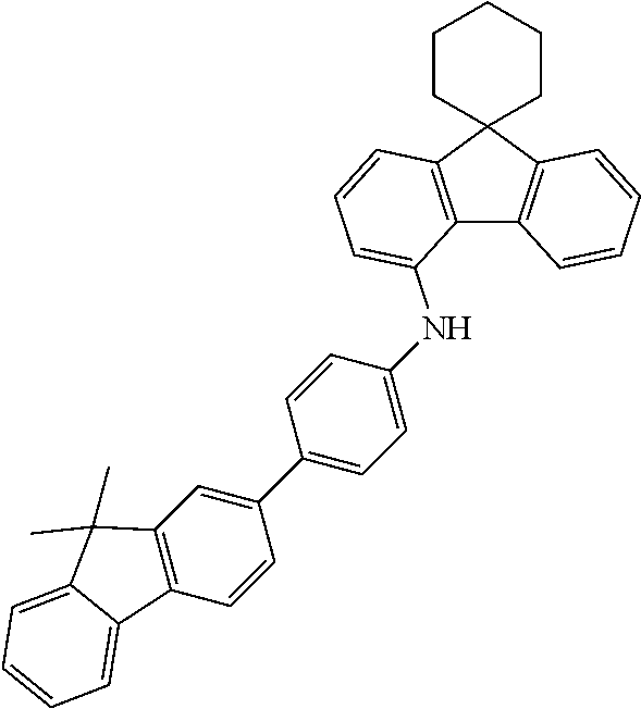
C12=C(C3(C4=C1C=CC=C4)CCCCC3)C=CC=C2NC1=CC=C(C2=CC3=C(C=C2)C2=CC=CC=C2C3(C)C)C=C1
